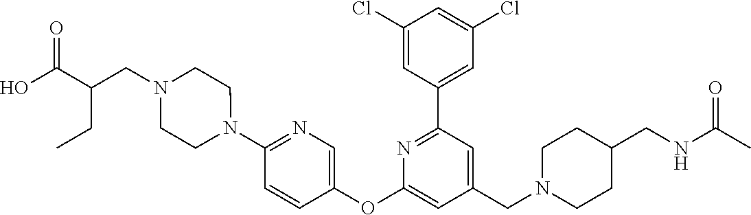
C1(Cl)=CC(C2=NC(OC3=CN=C(N4CCN(CC(C(=O)O)CC)CC4)C=C3)=CC(CN3CCC(CNC(C)=O)CC3)=C2)=CC(Cl)=C1
